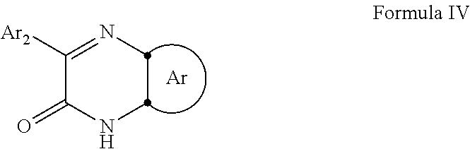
C1([Ar2])=NCCNC1=O.[Ar]
